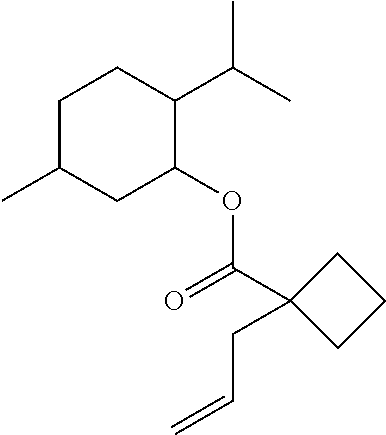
C1C(C)CC(OC(C2(CC=C)CCC2)=O)C(C(C)C)C1
